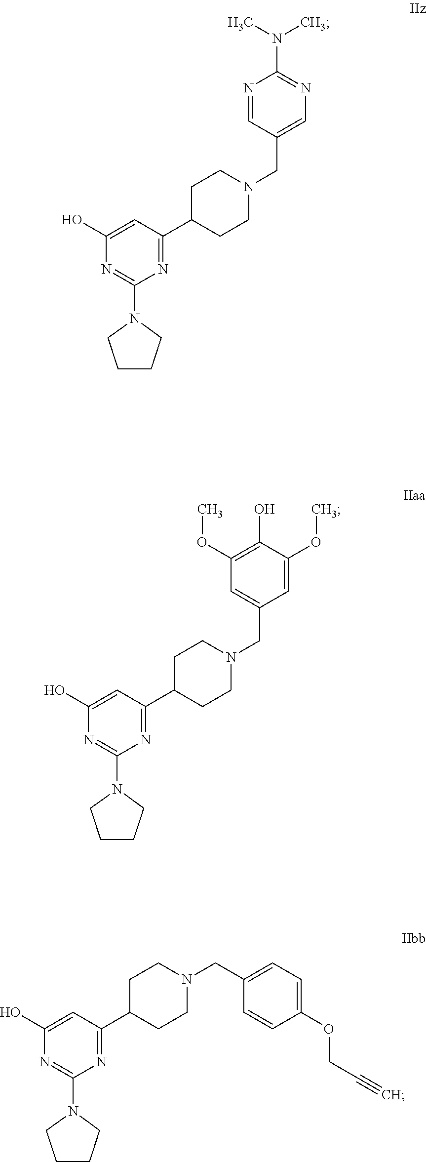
C1=C(O)N=C(N2CCCC2)N=C1C1CCN(CC2=CN=C(N(C)C)N=C2)CC1.C1=C(O)N=C(N2CCCC2)N=C1C1CCN(CC2=CC(OC)=C(O)C(OC)=C2)CC1.C1=C(O)N=C(N2CCCC2)N=C1C1CCN(CC2=CC=C(OCC#C)C=C2)CC1
